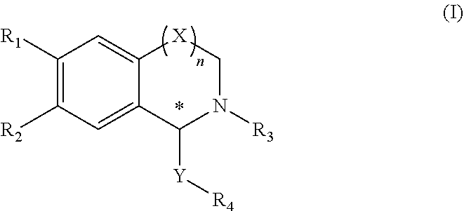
C1([R1])=C([R2])C=C2C(=C1)[X]CN([R3])C2[Y][R4]
